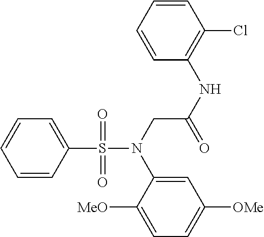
C1=C(S(=O)(=O)N(CC(NC2=C(Cl)C=CC=C2)=O)C2=CC([OMe])=CC=C2[MeO])C=CC=C1
